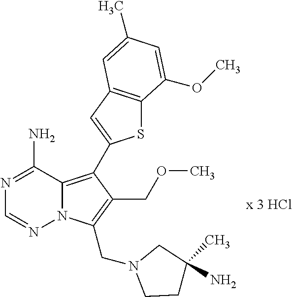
S1C2=C(C=C1C1=C3N(N=CN=C3N)C(CN3CCC(C)(N)C3)=C1COC)C=C(C)C=C2OC
